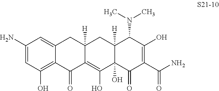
C1(N)=CC(O)=C2C(=C1)CC1([H])C(=C(O)C3(O)C([H])(C1)C(N(C)C)C(O)=C(C(N)=O)C3=O)C2=O
